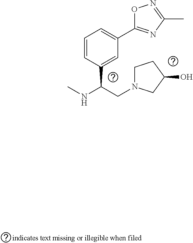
C1=CC(C(CN2CCC(O)C2)NC)=CC(C2=NC(C)=NO2)=C1
